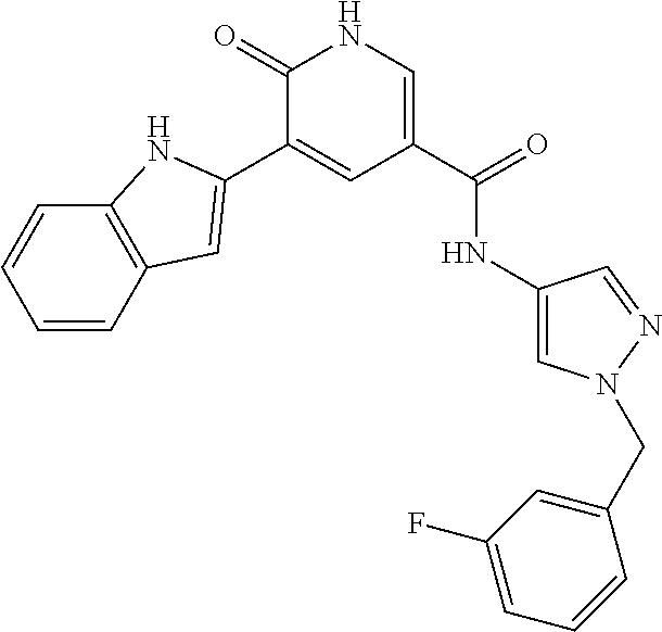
C1(=O)C(C2=CC3=C(C=CC=C3)N2)=CC(C(=O)NC2=CN(CC3=CC(F)=CC=C3)N=C2)=CN1
